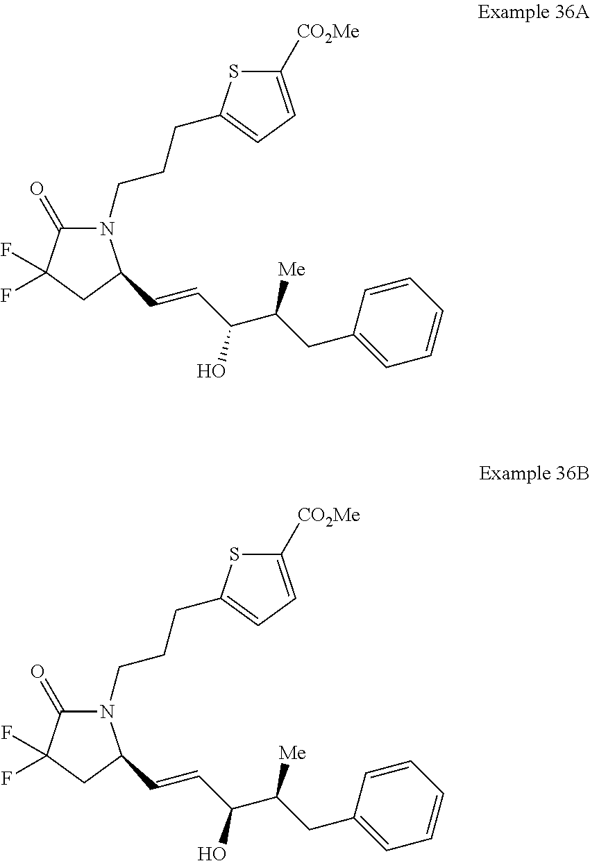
N1(CCCC2=CC=C([CO2Me])S2)C(=O)C(F)(F)CC1C=CC(C(CC1=CC=CC=C1)[Me])O.N1(CCCC2=CC=C([CO2Me])S2)C(=O)C(F)(F)CC1C=CC(C(CC1=CC=CC=C1)[Me])O
